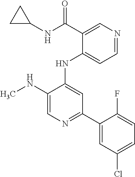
N(C1=CN=C(C2=CC(Cl)=CC=C2F)C=C1NC1=CC=NC=C1C(=O)NC1CC1)C
